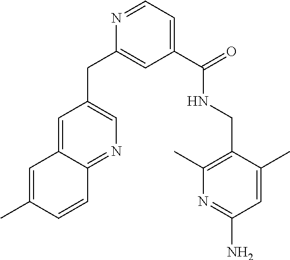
C1=C2C(=NC=C1CC1=CC(C(=O)NCC3=C(C)N=C(N)C=C3C)=CC=N1)C=CC(C)=C2
